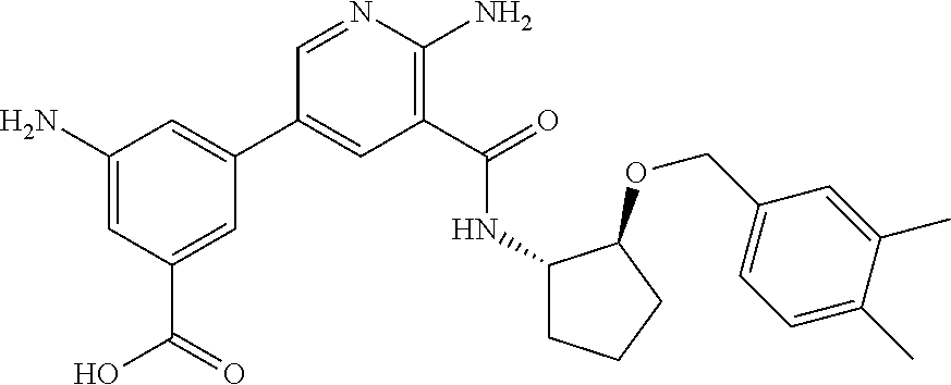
C1(C2=CC(N)=CC(C(=O)O)=C2)=CC(C(=O)NC2CCCC2OCC2=CC=C(C)C(C)=C2)=C(N)N=C1
